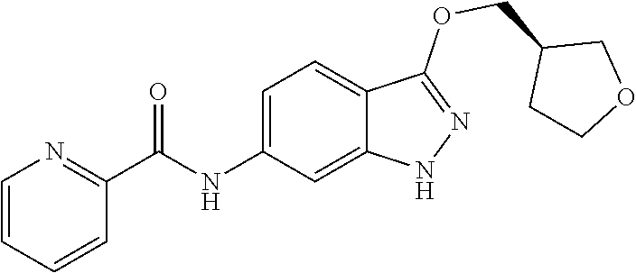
C1=CC=CC(C(NC2=CC=C3C(=C2)NN=C3OCC2CCOC2)=O)=N1
